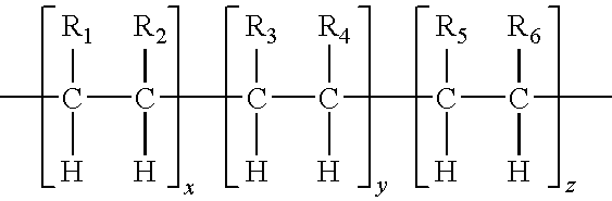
CC([R1])(C(C(C(C(C([R6])(C)[H])([R5])[H])([R4])[H])([R3])[H])([R2])[H])[H]
